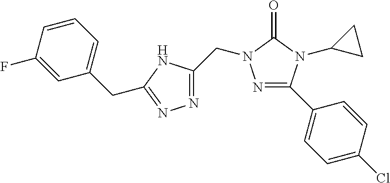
N1=C(C2=CC=C(Cl)C=C2)N(C2CC2)C(=O)N1CC1=NN=C(CC2=CC=CC(F)=C2)N1
